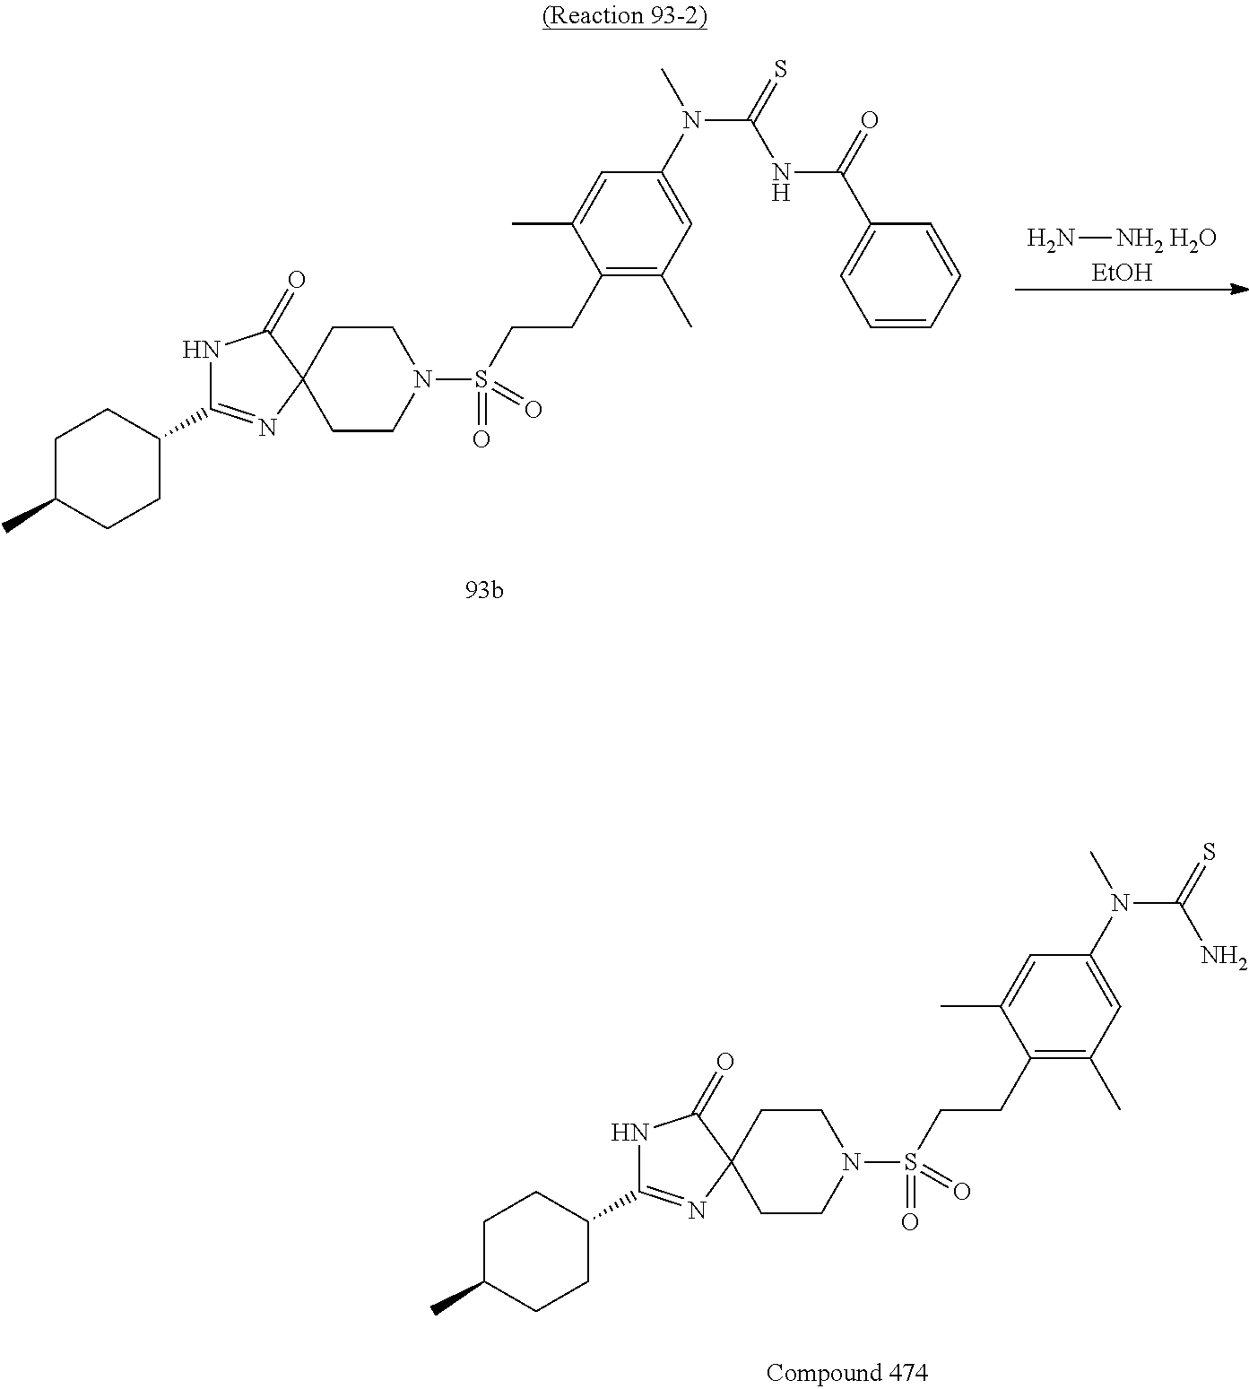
[EtOH].C1CC(C)CCC1C1=NC2(CCN(S(CCC3=C(C)C=C(N(C(=S)NC(C4=CC=CC=C4)=O)C)C=C3C)(=O)=O)CC2)C(=O)N1.N[NH2 H2O].C1CC(C)CCC1C1=NC2(CCN(S(CCC3=C(C)C=C(N(C(=S)N)C)C=C3C)(=O)=O)CC2)C(=O)N1
